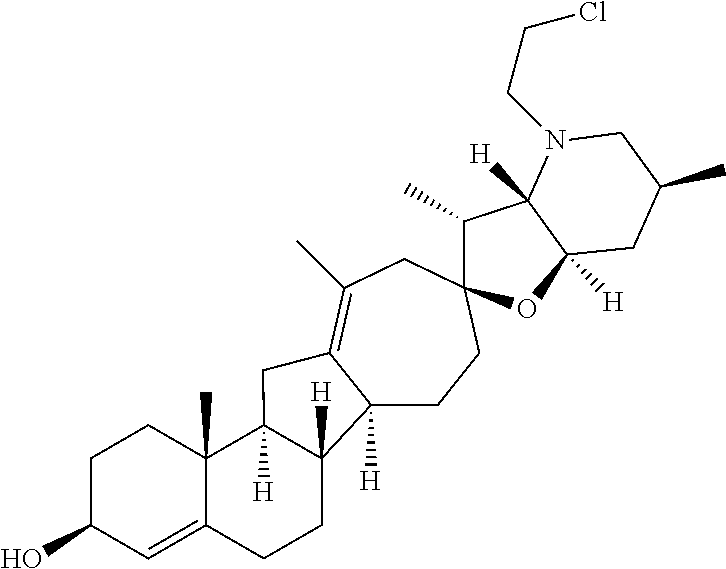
C12([H])CCC3(CC(C)=C1CC1([H])C4(C)C(=CC(O)CC4)CCC21[H])C(C)C1([H])C([H])(O3)CC(C)CN1CCCl
